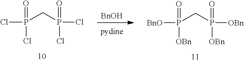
[BnOH].ClP(=O)(Cl)CP(Cl)(=O)Cl.[BnO]P(=O)([OBn])CP([OBn])(=O)[OBn]
